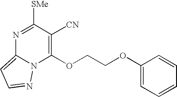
C1(OCCOC2=C([CN])C([SMe])=NC3=CC=NN23)=CC=CC=C1
